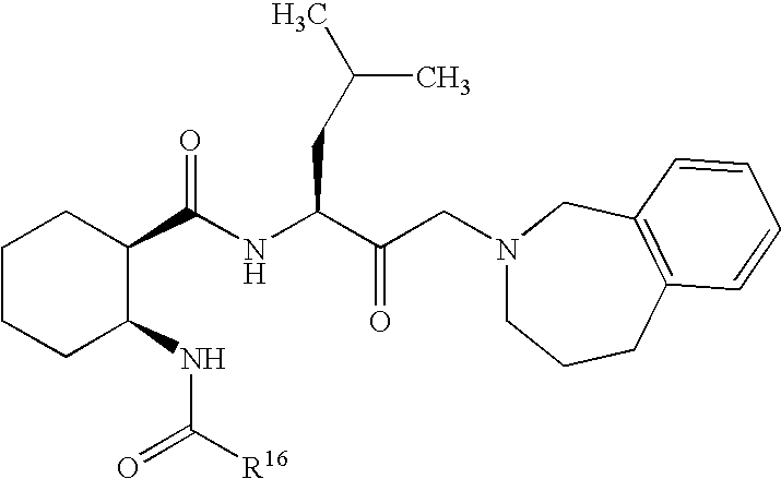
C(NC(C(CN1CCCC2=C(C1)C=CC=C2)=O)CC(C)C)(C1CCCCC1NC([R16])=O)=O
